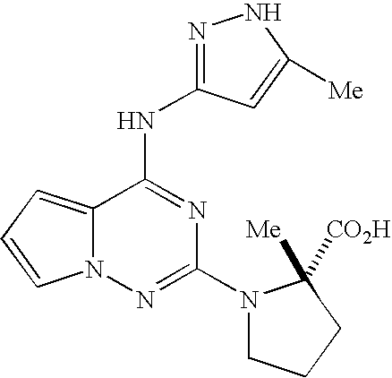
C12=CC=CN1N=C(N1CCCC1([CO2H])[Me])N=C2NC1=NNC([Me])=C1
